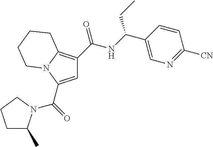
C1=C(C(=O)N2C(C)CCC2)N2C(=C1C(=O)NC(C1=CN=C([CN])C=C1)CC)CCCC2
